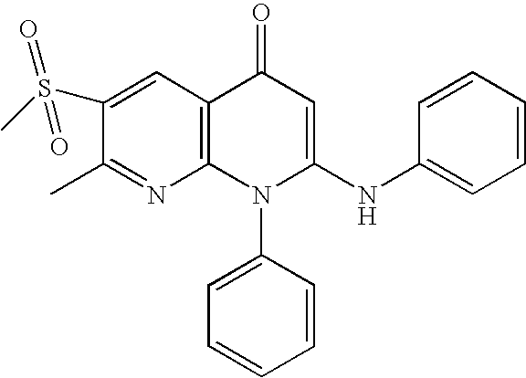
C1(C)=NC2=C(C=C1S(C)(=O)=O)C(=O)C=C(NC1=CC=CC=C1)N2C1=CC=CC=C1
